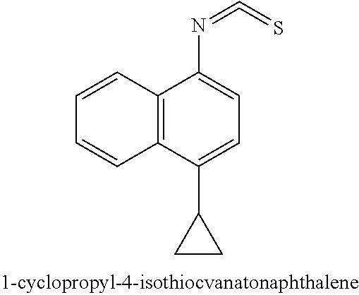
N(C1=CC=C(C2CC2)C2=C1C=CC=C2)=C=S
